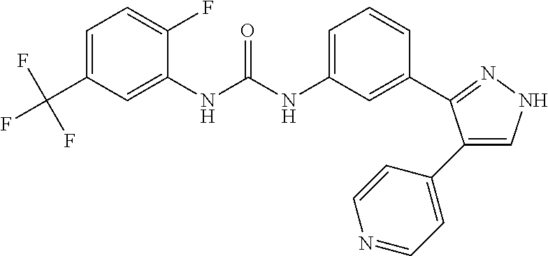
C1=C(C(F)(F)F)C=C(NC(NC2=CC=CC(C3=NNC=C3C3=CC=NC=C3)=C2)=O)C(F)=C1
